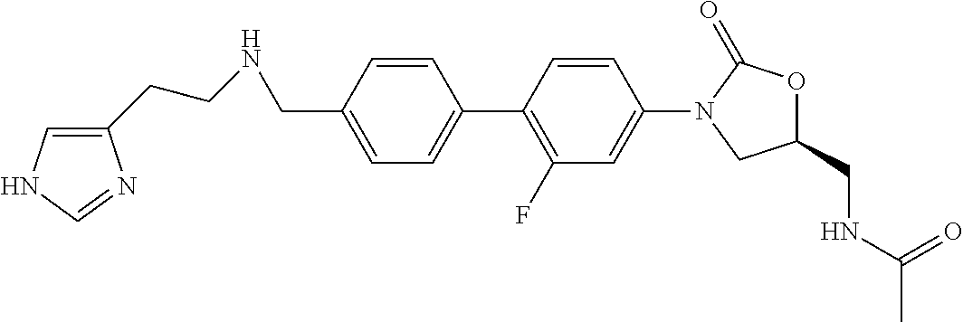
C1=CC(CNCCC2=CNC=N2)=CC=C1C1=C(F)C=C(N2CC(CNC(C)=O)OC2=O)C=C1
